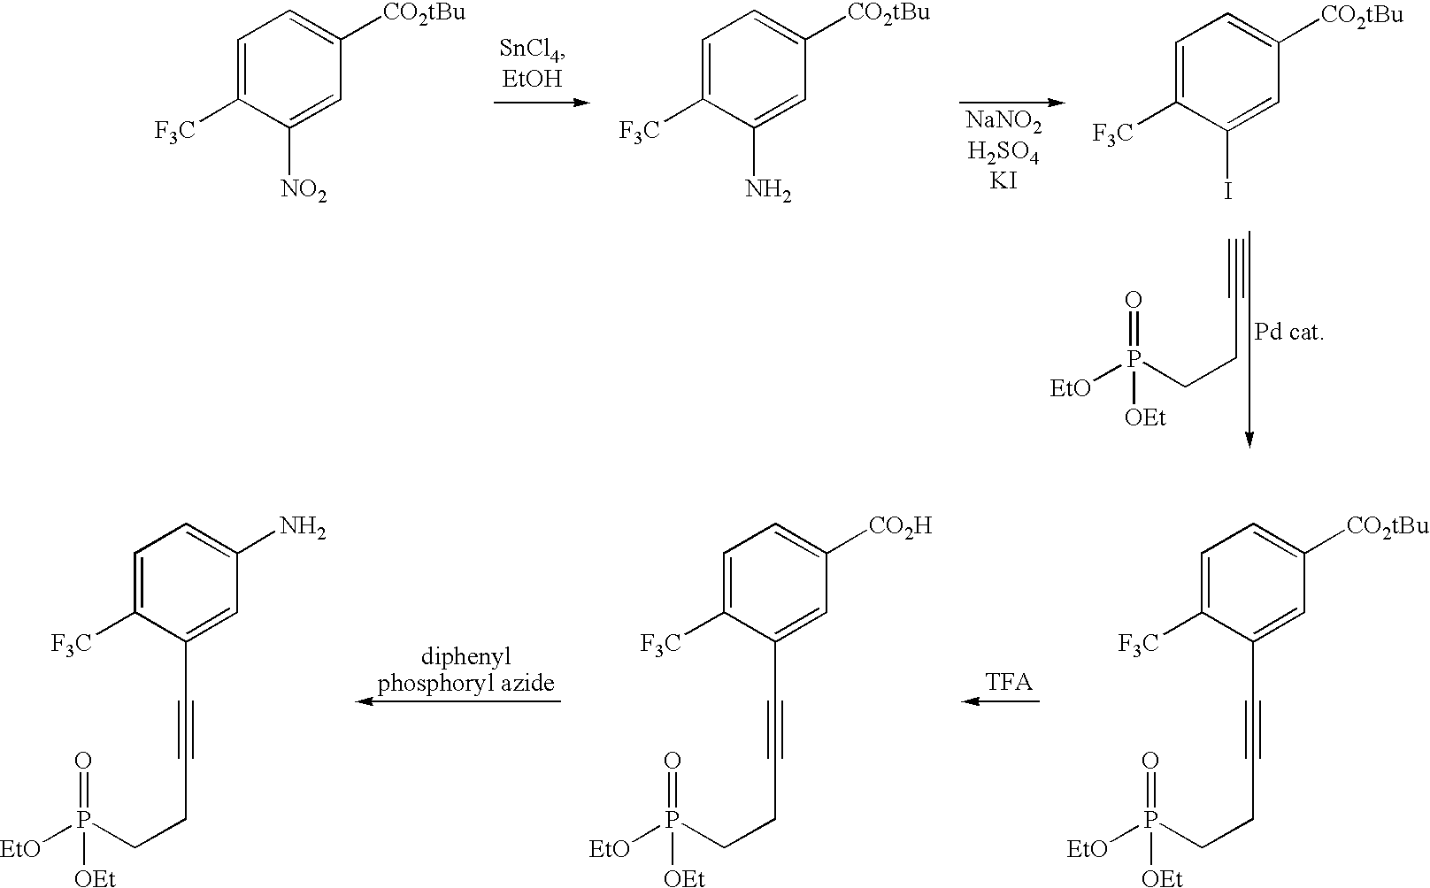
C1=C([F3C])C([NO2])=CC([CO2tBu])=C1.C1=C([F3C])C(N)=CC([CO2tBu])=C1.C1=C([F3C])C(I)=CC([CO2tBu])=C1.O=P(CCC#C)([EtO])[OEt].C1=C([F3C])C(C#CCCP(=O)([EtO])[OEt])=CC([CO2tBu])=C1.C1=C([F3C])C(C#CCCP(=O)([EtO])[OEt])=CC([CO2H])=C1.C1=C([F3C])C(C#CCCP(=O)([EtO])[OEt])=CC(N)=C1
